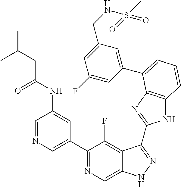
C1=NC=C(C2=NC=C3C(=C2F)C(C2=NC4=C(N2)C=CC=C4C2=CC(CNS(C)(=O)=O)=CC(F)=C2)=NN3)C=C1NC(CC(C)C)=O
